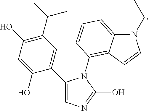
C1(C2=CN=C(O)N2C2=C3C(=CC=C2)N(CC)C=C3)=CC(C(C)C)=C(O)C=C1O
